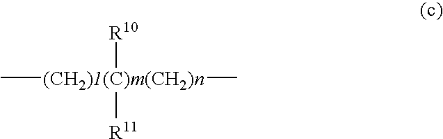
C[(CH2)1(C)m(CH2)n](C)([R10])[R11]
